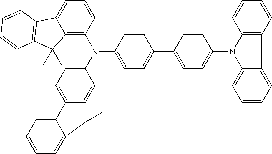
C12=C(N(C3=CC=C(C4=CC=C(N5C6=CC=CC=C6C6=C5C=CC=C6)C=C4)C=C3)C3=CC=C4C(=C3)C(C)(C)C3=CC=CC=C43)C=CC=C1C1=C(C2(C)C)C=CC=C1
